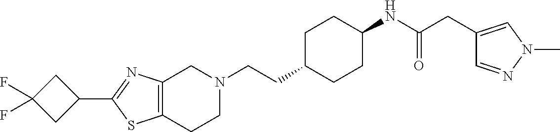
C12=C(CCN(CCC3CCC(NC(CC4=CN(C)N=C4)=O)CC3)C1)SC(C1CC(F)(F)C1)=N2
